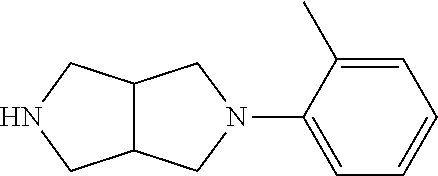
C1=C(C)C(N2CC3C(C2)CNC3)=CC=C1
